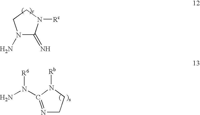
N1(N)C(=N)N([Rc])CC1.N1=C(N(N)[R6])N([Rb])CC1
